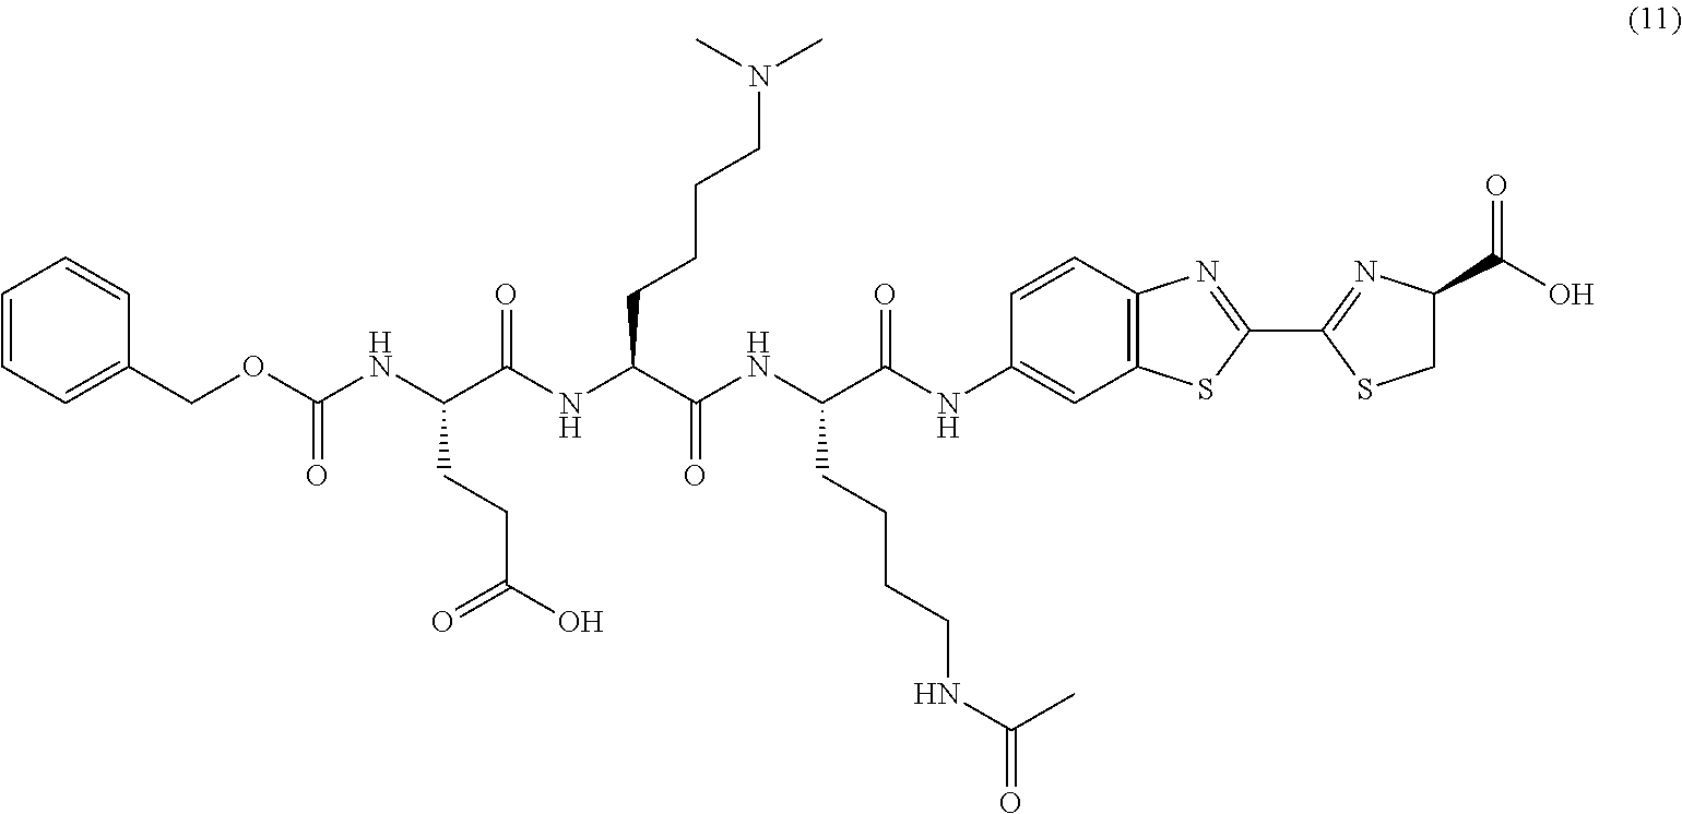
C1=CC=C(COC(NC(C(NC(C(NC(C(NC2=CC3=C(C=C2)N=C(C2=NC(C(O)=O)CS2)S3)=O)CCCCNC(=O)C)=O)CCCCN(C)C)=O)CCC(O)=O)=O)C=C1
